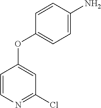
C1=CN=C(Cl)C=C1OC1=CC=C(N)C=C1
